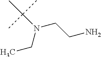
C(N(CC)C(C)(C)C)CN
